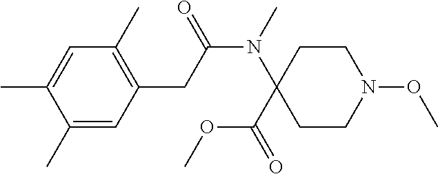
C1(C)=CC(CC(N(C)C2(C(=O)OC)CCN(OC)CC2)=O)=C(C)C=C1C
